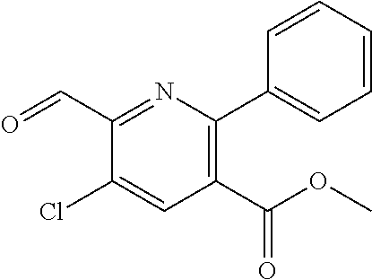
C1(C(OC)=O)=C(C2=CC=CC=C2)N=C(C=O)C(Cl)=C1
